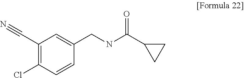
N#CC1=C(Cl)C=CC(CNC(C2CC2)=O)=C1
